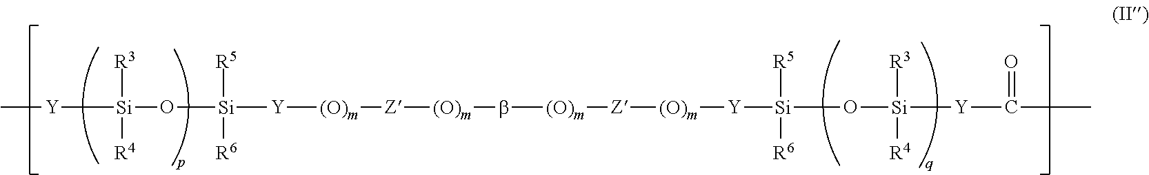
[Y]([Si]([R3])([R4])O[Si]([R5])([R6])[Y][(O)m][Z][(O)m]b[(O)m][Z][(O)m][Y][Si]([R5])([R6])O[Si]([R3])([R4])[Y]C(=O)C)C
